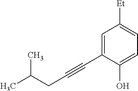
C1=C(C#CCC(C)C)C(O)=CC=C1[Et]
